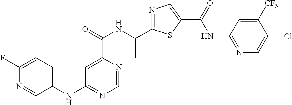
N1=C(C(NC(C2=CC(NC3=CC=C(F)N=C3)=NC=N2)=O)C)SC(C(=O)NC2=NC=C(Cl)C([CF3])=C2)=C1
